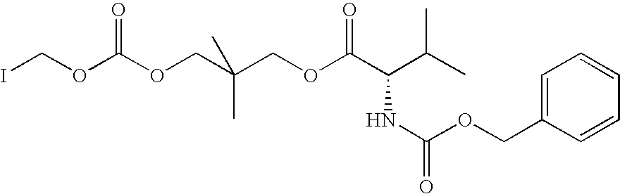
C1=C(COC(NC(C(C)C)C(OCC(COC(OCI)=O)(C)C)=O)=O)C=CC=C1
